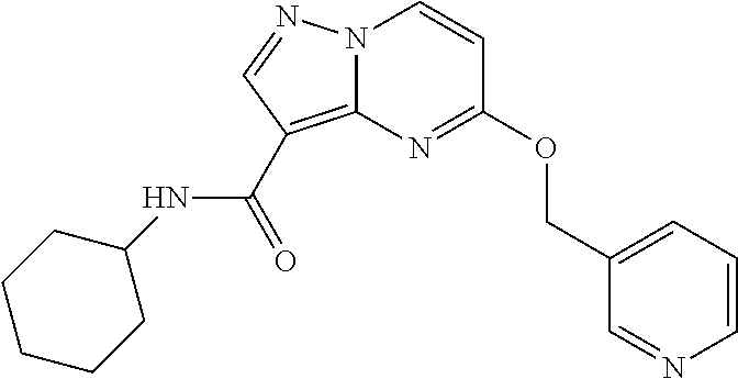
C1=CN=CC(COC2=NC3=C(C(NC4CCCCC4)=O)C=NN3C=C2)=C1
